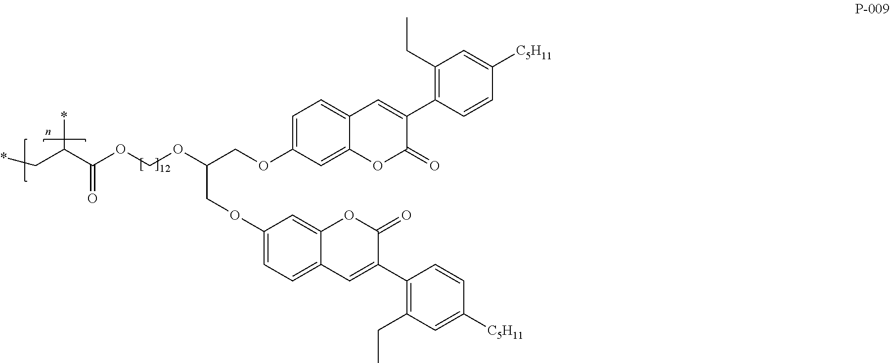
C1(OCC(COC2=CC=C3C(=C2)OC(=O)C(C2=C(CC)C=C([C5H11])C=C2)=C3)OCOC(C(C*)*)=O)=CC=C2C(=C1)OC(=O)C(C1=C(CC)C=C([C5H11])C=C1)=C2
